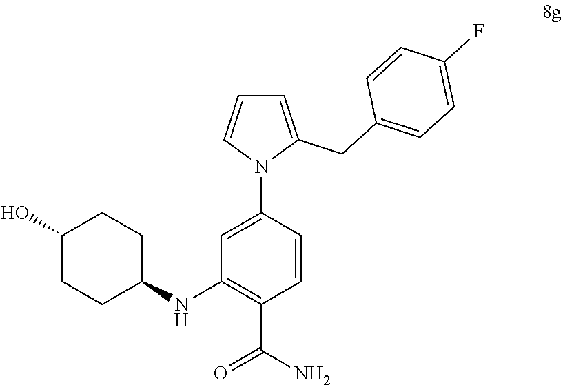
C1(O)CCC(NC2=C(C(N)=O)C=CC(N3C(CC4=CC=C(F)C=C4)=CC=C3)=C2)CC1
